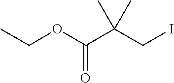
CCOC(C(CI)(C)C)=O
